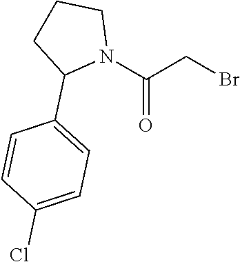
N1(C(CBr)=O)CCCC1C1=CC=C(Cl)C=C1
